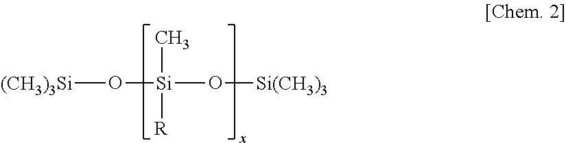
[(CH3)3Si]O[Si](O[Si(CH3)3])([R])C
